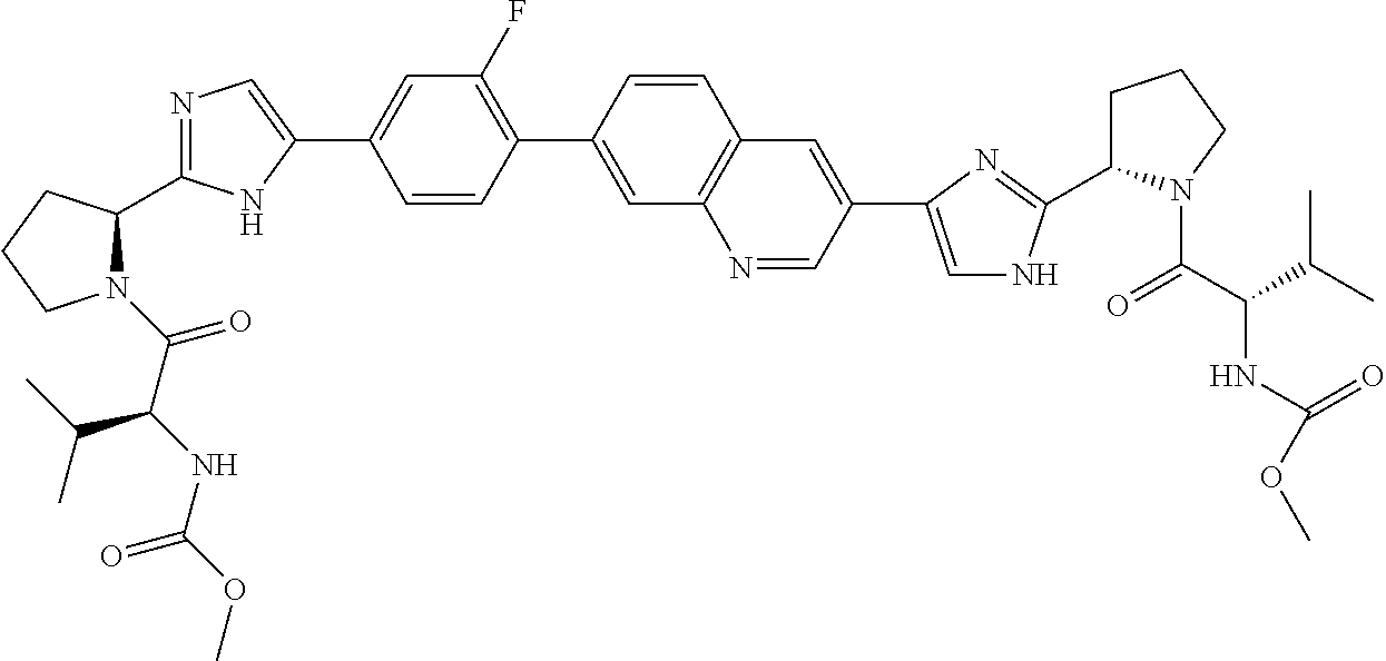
N1(C(C(NC(=O)OC)C(C)C)=O)C(C2=NC=C(C3=CC(F)=C(C4=CC5=C(C=C4)C=C(C4=CNC(C6CCCN6C(C(NC(=O)OC)C(C)C)=O)=N4)C=N5)C=C3)N2)CCC1
